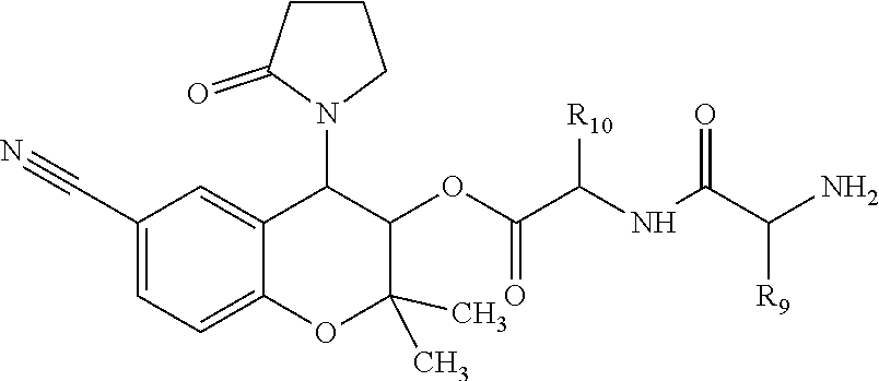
C1(C#N)=CC=C2C(=C1)C(N1CCCC1=O)C(OC(C(NC(C(N)[R9])=O)[R10])=O)C(C)(C)O2
